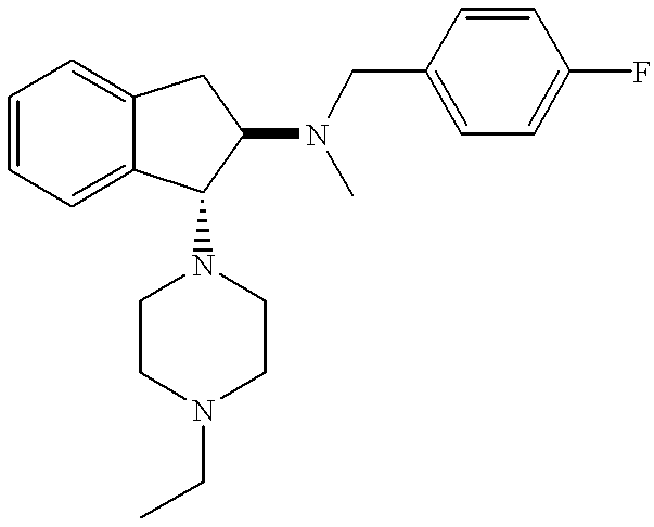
C1=CC=C2C(=C1)CC(N(CC1=CC=C(F)C=C1)C)C2N1CCN(CC)CC1
